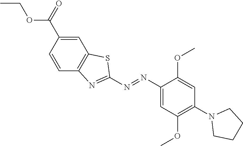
C1=C(C(OCC)=O)C=CC2=C1SC(N=NC1=CC(OC)=C(N3CCCC3)C=C1OC)=N2
